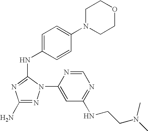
C1(N)=NN(C2=CC(NCCN(C)C)=NC=N2)C(NC2=CC=C(N3CCOCC3)C=C2)=N1
